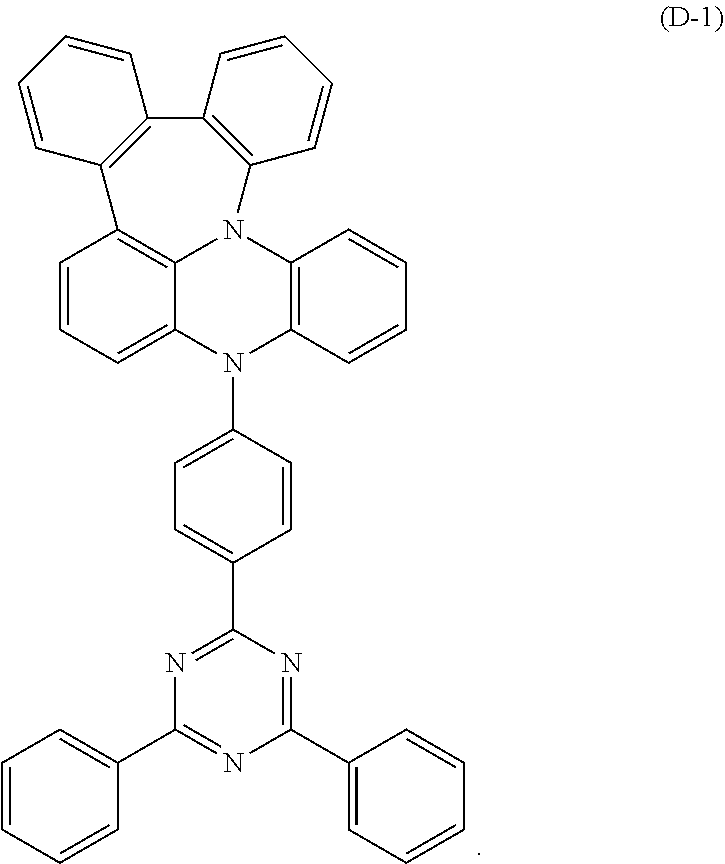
C1=C(C2=NC(C3=CC=CC=C3)=NC(C3=CC=CC=C3)=N2)C=CC(N2C3=CC=CC4=C3N(C3=C2C=CC=C3)C2=C(C=CC=C2)C2=C4C=CC=C2)=C1
